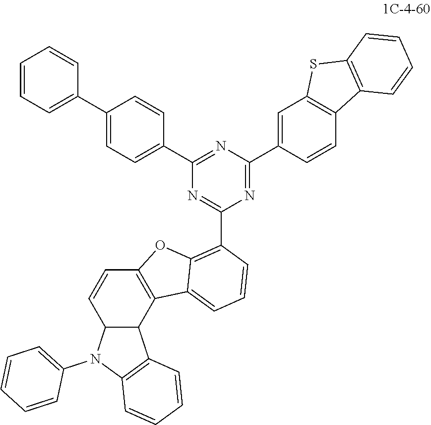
C12C(C3=C(C=C1)OC1=C(C4=NC(C5=CC=C(C6=CC=CC=C6)C=C5)=NC(C5=CC6=C(C=C5)C5=C(S6)C=CC=C5)=N4)C=CC=C31)C1=C(N2C2=CC=CC=C2)C=CC=C1
